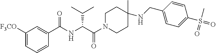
C1([F3CO])=CC=CC(C(NC(C(N2CCC(C)(NCC3=CC=C(S(=O)(C)=O)C=C3)CC2)=O)C(C)C)=O)=C1
